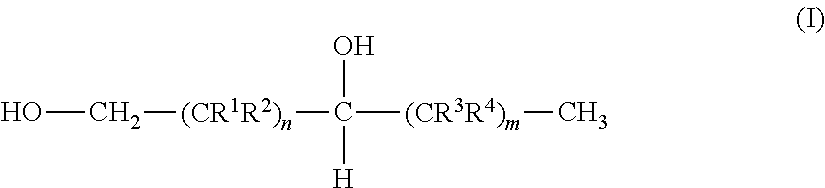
OC[(CR1R2)n]C([(CR3R4)m]C)(O)[H]
